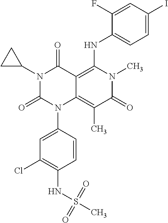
C1=CC(N2C3=C(C)C(=O)N(C)C(NC4=CC=C(I)C=C4F)=C3C(=O)N(C3CC3)C2=O)=CC(Cl)=C1NS(C)(=O)=O
